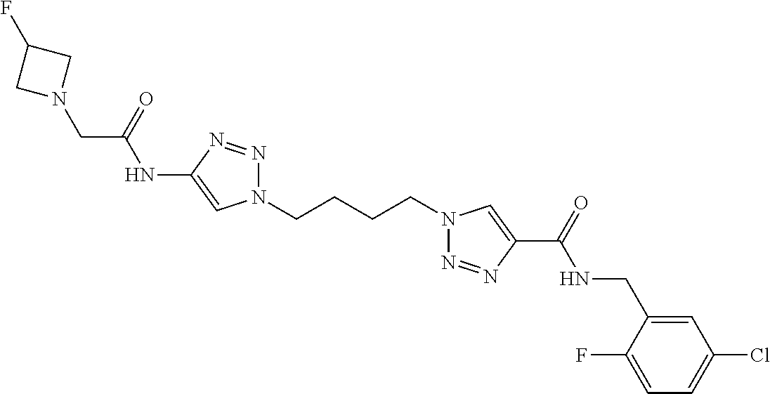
C1(NC(CN2CC(F)C2)=O)=CN(CCCCN2N=NC(C(=O)NCC3=CC(Cl)=CC=C3F)=C2)N=N1
